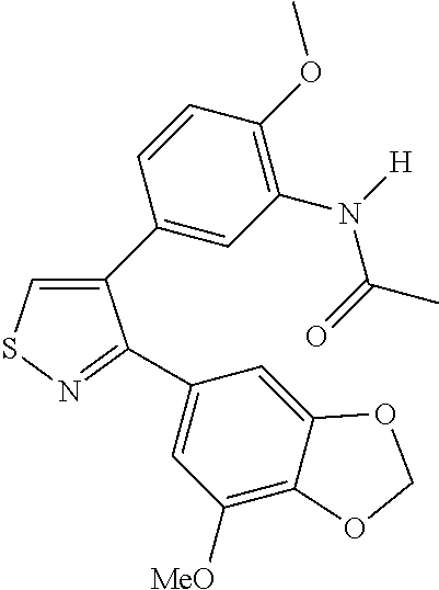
C1(C2=CC(N(C(=O)C)[H])=C(OC)C=C2)=CSN=C1C1=CC([MeO])=C2C(=C1)OCO2
